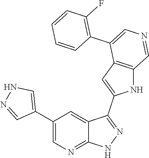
C1(C2=CNN=C2)=CN=C2C(=C1)C(C1=CC3=C(N1)C=NC=C3C1=C(F)C=CC=C1)=NN2
